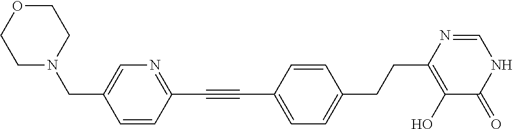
C1(C#CC2=CC=C(CCC3=C(O)C(=O)NC=N3)C=C2)=NC=C(CN2CCOCC2)C=C1
